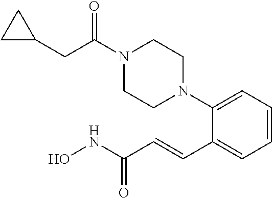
C(C1CC1)C(N1CCN(C2=CC=CC=C2C=CC(NO)=O)CC1)=O
